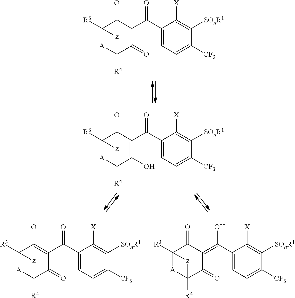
C12([R3])[A]C([R4])(C(=O)C(C(=O)C3=CC=C([CF3])C([SOnR1])=C3[X])C1=O)[z]2.C12([R3])[A]C([R4])(C(O)=C(C(=O)C3=CC=C([CF3])C([SOnR1])=C3[X])C1=O)[z]2.C12([R3])[A]C([R4])(C(=O)C(C(=O)C3=CC=C([CF3])C([SOnR1])=C3[X])=C1=O)[z]2.C12([R3])[A]C([R4])(C(=O)C(=C(O)C3=CC=C([CF3])C([SOnR1])=C3[X])C1=O)[z]2
